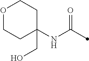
O1CCC(NC(=O)C)(CO)CC1
